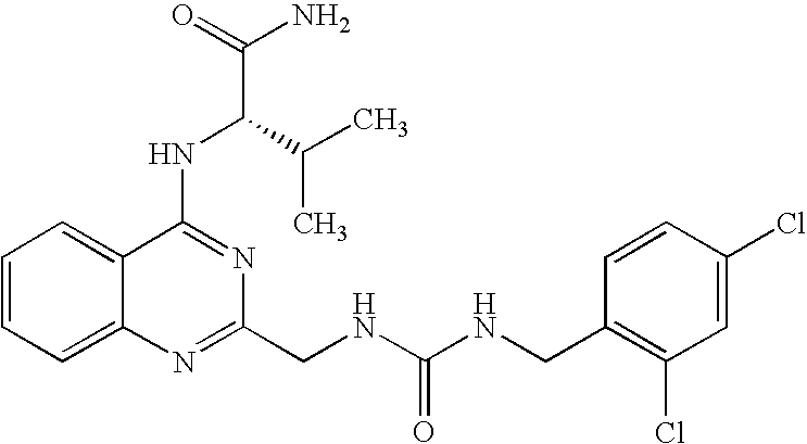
C1=CC=C2C(=C1)C(NC(C(C)C)C(N)=O)=NC(CNC(NCC1=C(Cl)C=C(Cl)C=C1)=O)=N2
